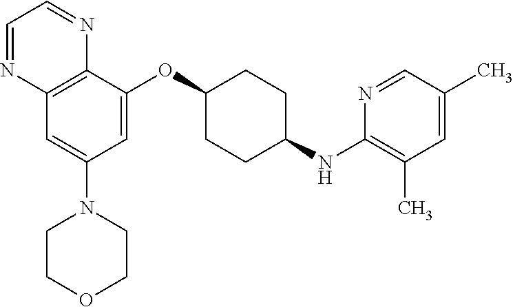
C12=C(C(OC3CCC(NC4=C(C)C=C(C)C=N4)CC3)=CC(N3CCOCC3)=C1)N=CC=N2
